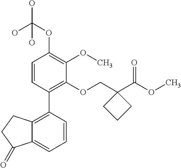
C1=CC(C2=C3C(=CC=C2)C(=O)CC3)=C(OCC2(C(OC)=O)CCC2)C(OC)=C1OC(O)(O)O
